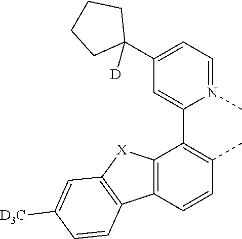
C12=C(C=CC(C)=C1C1=CC(C3([D])CCCC3)=CC=N1C)C1=C([X]2)C=C([D3C])C=C1
